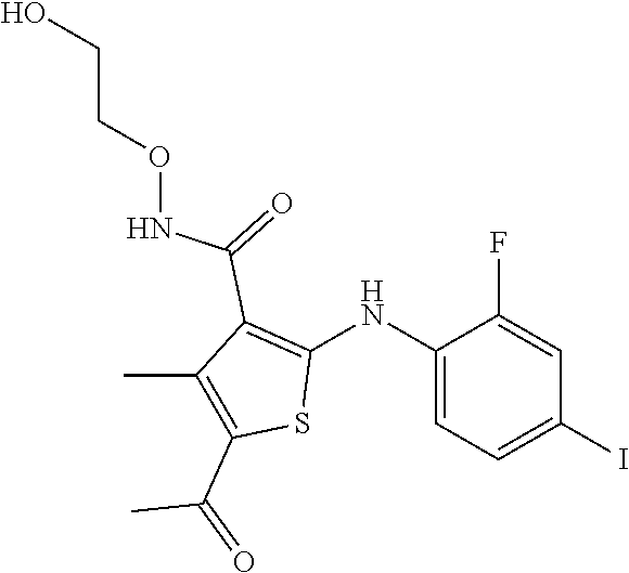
C1(F)=CC(I)=CC=C1NC1=C(C(=O)NOCCO)C(C)=C(C(=O)C)S1
